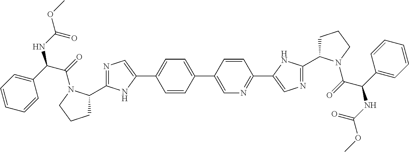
C1C(C2=NC=C(C3=CC=C(C4=CN=C(C5=CN=C(C6CCCN6C(C(NC(OC)=O)C6=CC=CC=C6)=O)N5)C=C4)C=C3)N2)N(C(C(NC(OC)=O)C2=CC=CC=C2)=O)CC1
